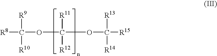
[R8]C([R9])([R10])OC([R11])([R12])OC([R15])([R13])[R14]
